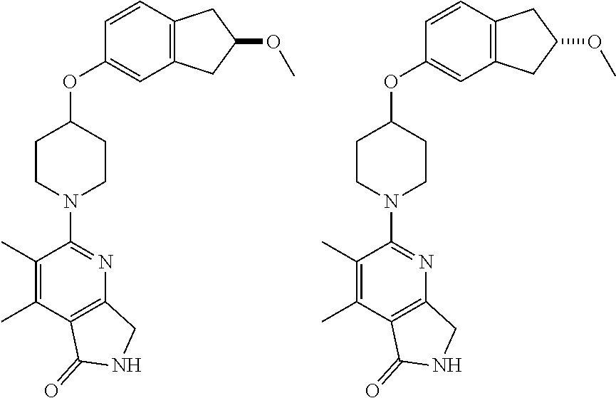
C1(C)=C(C)C2=C(N=C1N1CCC(OC3=CC4=C(C=C3)CC(OC)C4)CC1)CNC2=O.C1(C)=C(C)C2=C(N=C1N1CCC(OC3=CC4=C(C=C3)CC(OC)C4)CC1)CNC2=O
